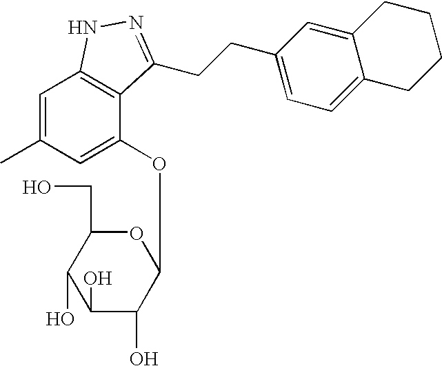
C1(O)C(O)C(OC2=CC(C)=CC3=C2C(CCC2=CC=C4C(=C2)CCCC4)=NN3)OC(CO)C1O
